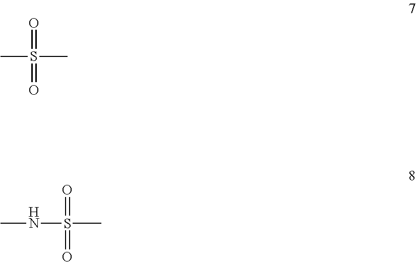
CS(C)(=O)=O.N(S(C)(=O)=O)C
